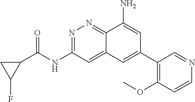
C1C(F)C1C(NC1=NN=C2C(=C1)C=C(C1=C(OC)C=CN=C1)C=C2N)=O
